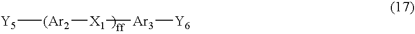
[Y5][(Ar2][X1][Ar3][Y6]
